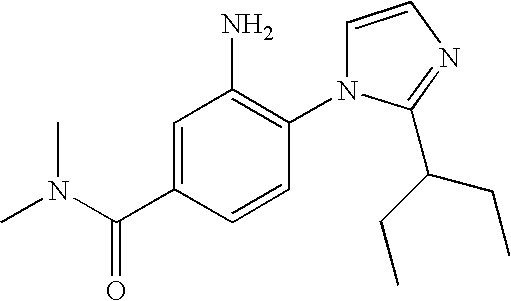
C1=CN=C(C(CC)CC)N1C1=C(N)C=C(C(N(C)C)=O)C=C1
